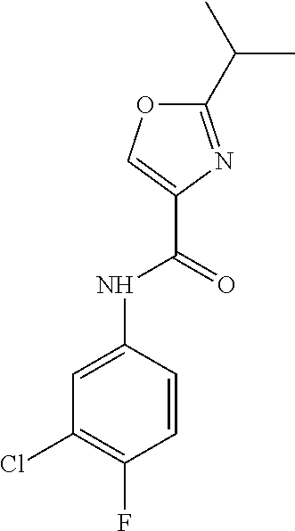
C1(C(C)C)=NC(C(NC2=CC(Cl)=C(F)C=C2)=O)=CO1
